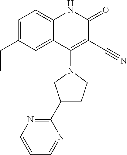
C1=C(CC)C=C2C(=C1)NC(=O)C(C#N)=C2N1CC(C2=NC=CC=N2)CC1
